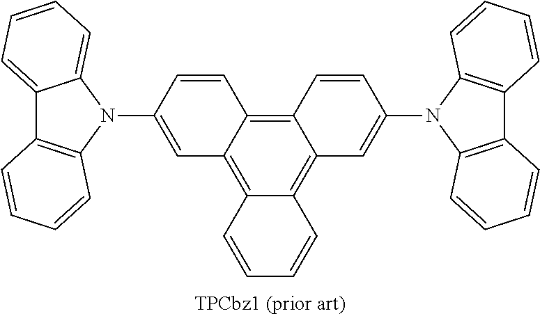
C12=C3C(=C4C(=C1C=C(N1C5=C(C6=C1C=CC=C6)C=CC=C5)C=C2)C=CC=C4)C=C(N1C2=CC=CC=C2C2=C1C=CC=C2)C=C3
